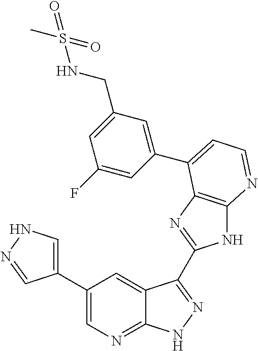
C1(C2=CNN=C2)=CN=C2C(=C1)C(C1=NC3=C(N1)N=CC=C3C1=CC(CNS(C)(=O)=O)=CC(F)=C1)=NN2
